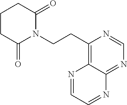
C1(CCN2C(=O)CCCC2=O)=C2C(=NC=N1)N=CC=N2
